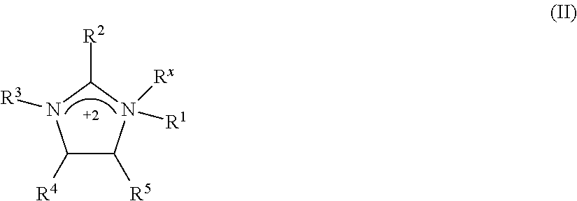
C1([R4])C([R5])N([R1])([Rx])C([R2])N1[R3]
